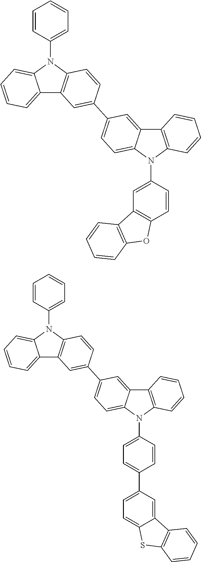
C12=CC=CC=C1N(C1=CC=CC=C1)C1=C2C=C(C2=CC=C3C(=C2)C2=C(N3C3=CC4=C(C=C3)OC3=C4C=CC=C3)C=CC=C2)C=C1.C12=CC=CC=C1N(C1=CC=CC=C1)C1=C2C=C(C2=CC=C3C(=C2)C2=C(N3C3=CC=C(C4=CC=C5C(=C4)C4=C(S5)C=CC=C4)C=C3)C=CC=C2)C=C1
